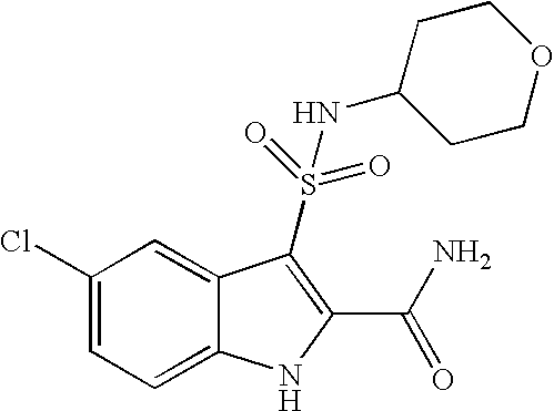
C1(Cl)=CC=C2C(=C1)C(S(=O)(=O)NC1CCOCC1)=C(C(N)=O)N2
